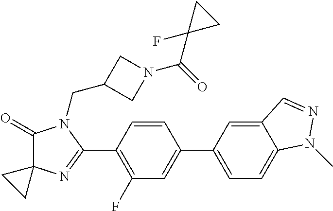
C1(=O)C2(N=C(C3=C(F)C=C(C4=CC=C5C(=C4)C=NN5C)C=C3)N1CC1CN(C(=O)C3(F)CC3)C1)CC2
